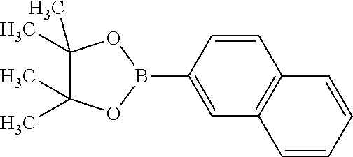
C1(C)(C)C(C)(C)OB(C2=CC3=C(C=C2)C=CC=C3)O1
